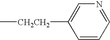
C1=CC=NC=C1[CH2CH2]C
